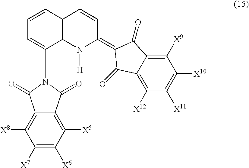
C1=CC2=C(C(N3C(=O)C4=C([X5])C([X6])=C([X7])C([X8])=C4C3=O)=C1)N([H])C(=C1C(=O)C3=C([X9])C([X10])=C([X11])C([X12])=C3C1=O)C=C2
